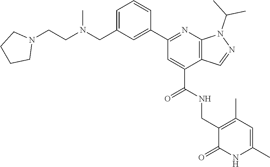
C(CN(CC1=CC=CC(C2=NC3=C(C(C(NCC4=C(C)C=C(C)NC4=O)=O)=C2)C=NN3C(C)C)=C1)C)N1CCCC1
